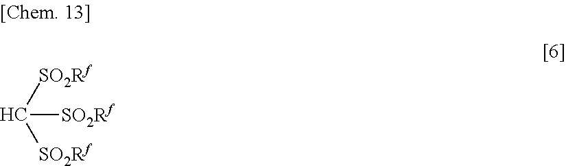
C([SO2Rf])([SO2Rf])[SO2Rf]
